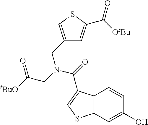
C12=C(C=C(O)C=C1)SC=C2C(=O)N(CC([tBuO])=O)CC1=CSC(C(=O)[OtBu])=C1
